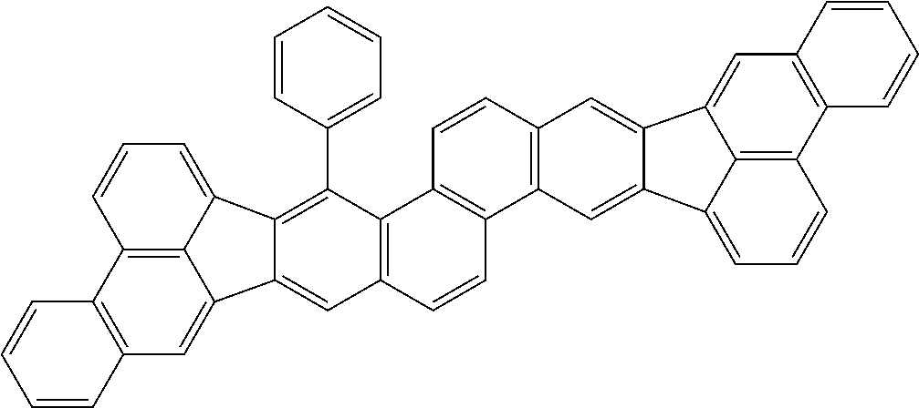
C12=C(C=C3C4=C1C=CC=C4C1=C(C4=CC=CC=C4)C4=C(C=CC5=C4C=CC4=C5C=C5C(=C4)C4=CC6=C(C7=C4C5=CC=C7)C=CC=C6)C=C31)C=CC=C2
